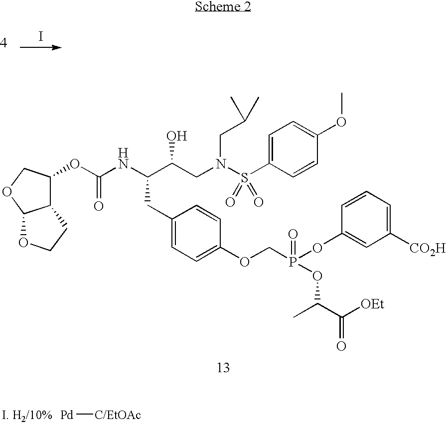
I.O(C(NC(C(CN(S(C1=CC=C(OC)C=C1)(=O)=O)CC(C)C)O)CC1=CC=C(OCP(OC2=CC([CO2H])=CC=C2)(=O)OC(C([OEt])=O)C)C=C1)=O)C1COC2C1CCO2.[Pd][C/EtOAc]
